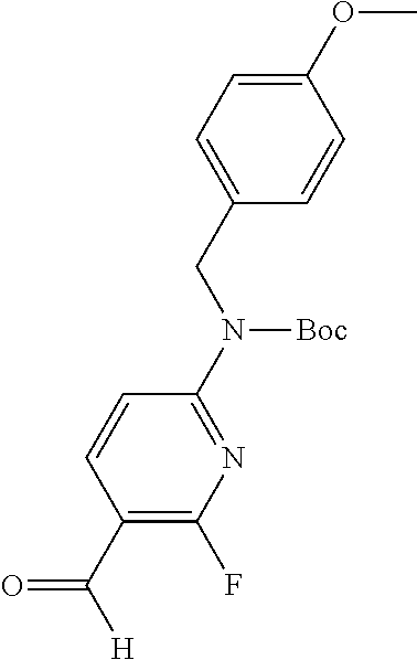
C1=C(OC)C=CC(CN(C2=NC(F)=C(C([H])=O)C=C2)[Boc])=C1
